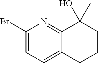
C12=NC(Br)=CC=C1CCCC2(C)O
